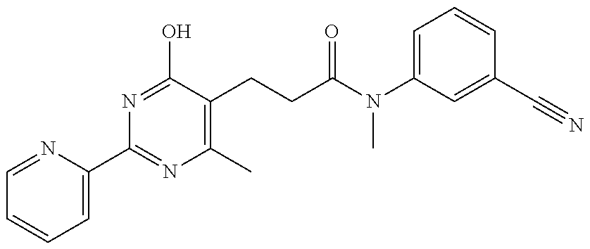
C1=NC(C2=NC(C)=C(CCC(=O)N(C)C3=CC=CC(C#N)=C3)C(O)=N2)=CC=C1
